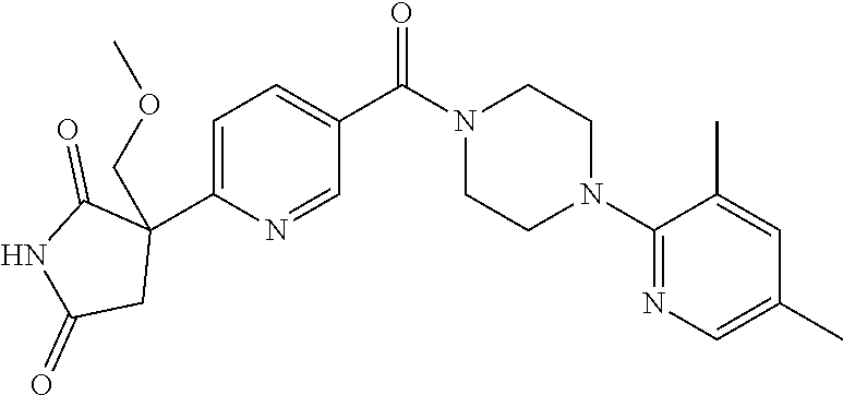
C1=C(C2(COC)C(=O)NC(=O)C2)N=CC(C(N2CCN(C3=NC=C(C)C=C3C)CC2)=O)=C1
